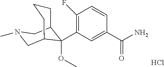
Cl.C1(C(N)=O)=CC(C2(OC)C3CCCC2CN(C)C3)=C(F)C=C1
